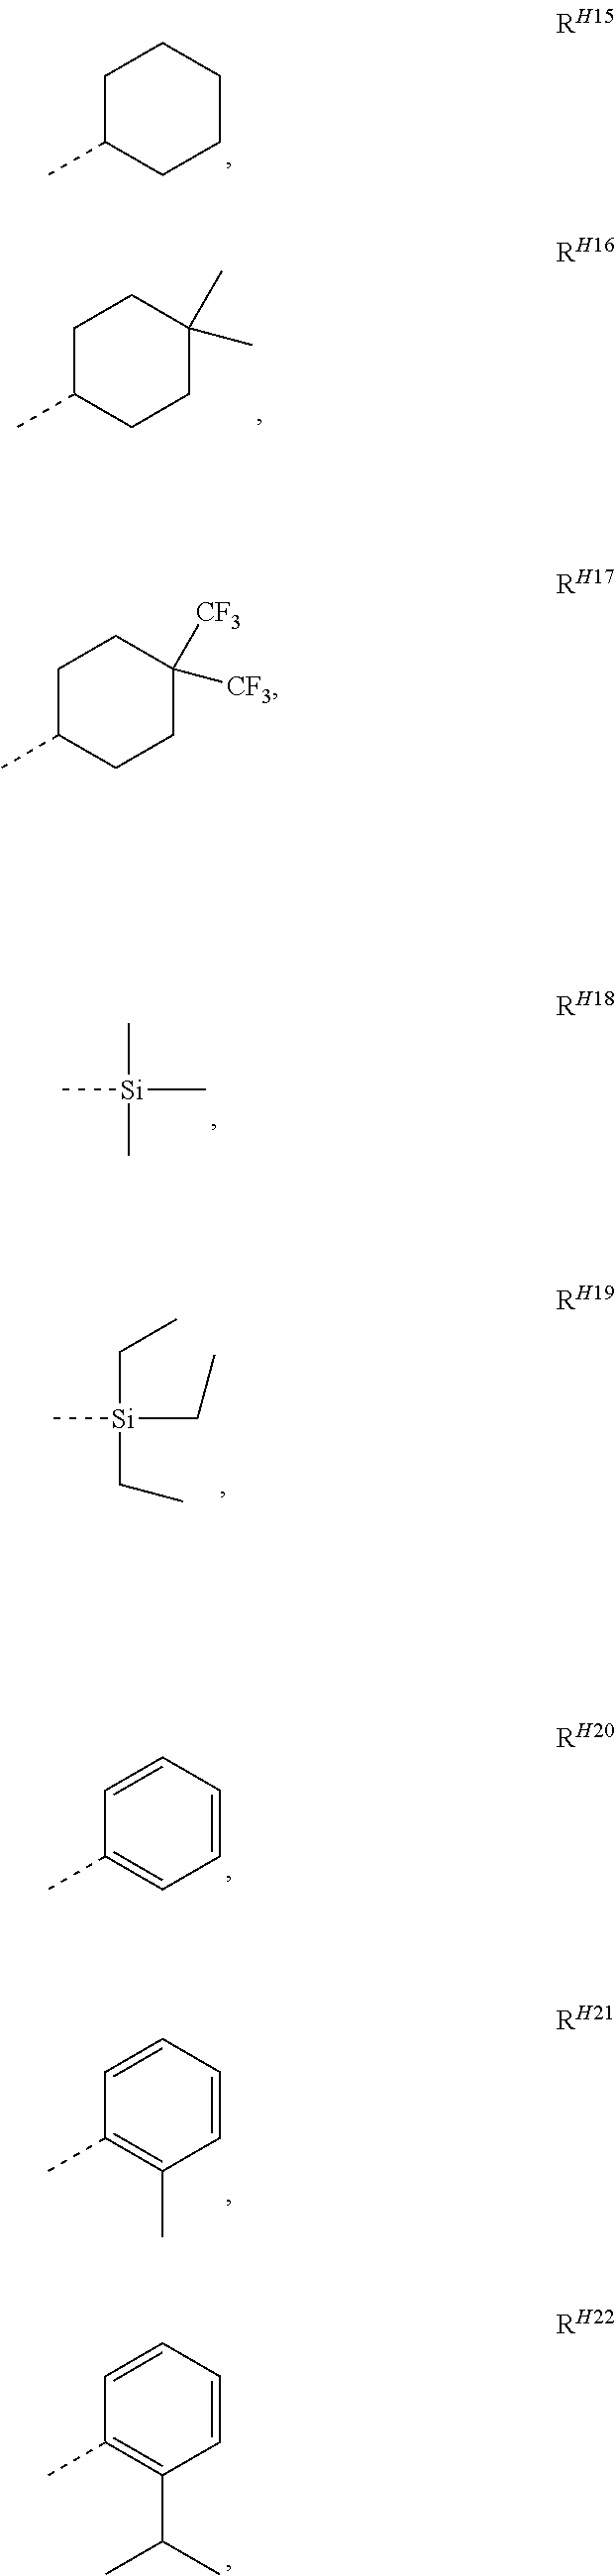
CC1CCCCC1.CC1CCC(C)(C)CC1.C[Si](C)(C)C.C[Si](CC)(CC)CC.CC1=CC=CC=C1.CC1=C(C)C=CC=C1.CC1=C(C(C)C)C=CC=C1.CC1CCC([CF3])([CF3])CC1
